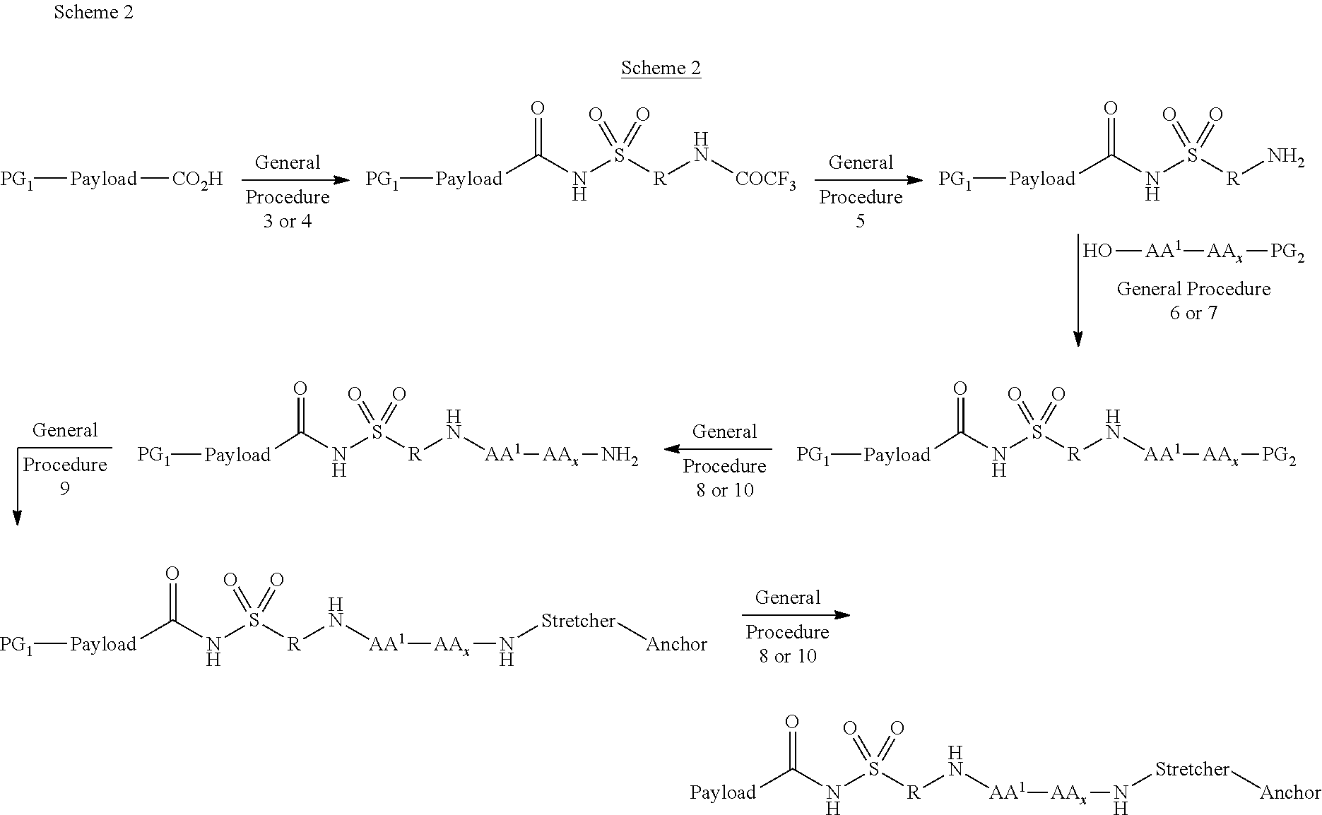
[PG1][Payload]C(NS(=O)([R]N[AA1][AAx][PG2])=O)=O.[PG1][Payload]C(NS(=O)([R]N[AA1][AAx]N)=O)=O.[PG1][Payload]C(NS(=O)([R]N[AA1][AAx]N[Stretcher][Anchor])=O)=O.O[AA1][AAx][PG2].[PG1][Payload][CO2H].[PG1][Payload]C(NS(=O)([R]N[COCF3])=O)=O.[PG1][Payload]C(NS(=O)([R]N)=O)=O.[Payload]C(NS(=O)([R]N[AA1][AAx]N[Stretcher][Anchor])=O)=O
